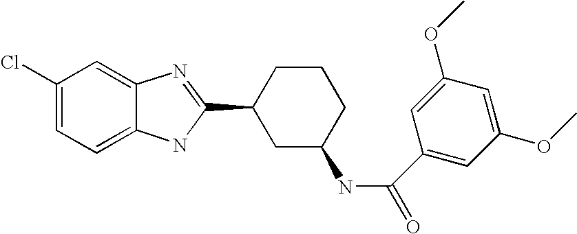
C1(Cl)=CC=C2C(=C1)N=C(C1CC(NC(=O)C3=CC(OC)=CC(OC)=C3)CCC1)N2
